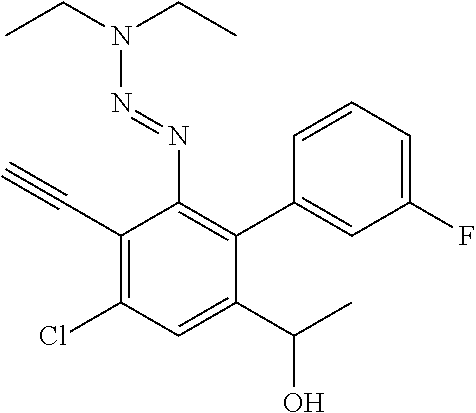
C1(C#C)=C(Cl)C=C(C(O)C)C(C2=CC(F)=CC=C2)=C1N=NN(CC)CC
